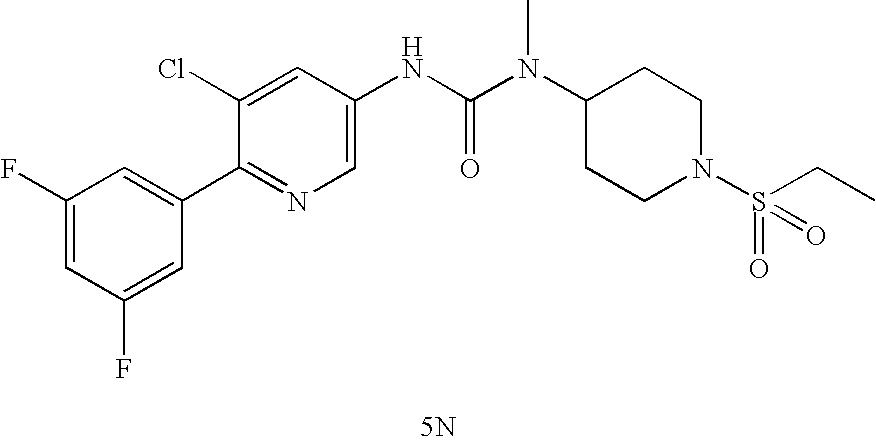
[5N].C1(C2=CC(F)=CC(F)=C2)=NC=C(NC(N(C2CCN(S(=O)(CC)=O)CC2)C)=O)C=C1Cl
